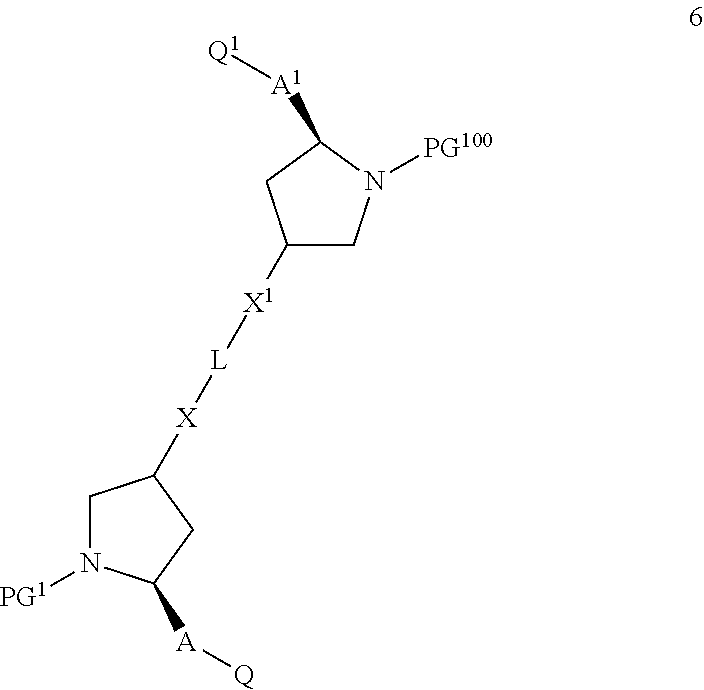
C1N([PG1])C([A][Q])CC1[X][L][X1]C1CN([PG100])C([A1][Q1])C1
